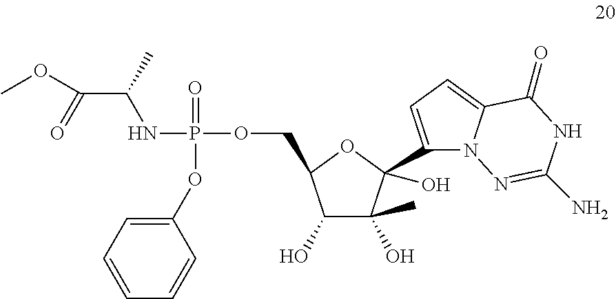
C1(O)C(O)(C)C(O)(C2=CC=C3N2N=C(N)NC3=O)OC1COP(NC(C(=O)OC)C)(=O)OC1=CC=CC=C1
